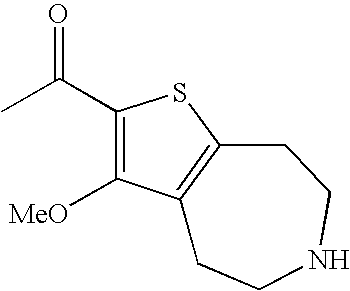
C1(C(C)=O)=C([MeO])C2=C(S1)CCNCC2
